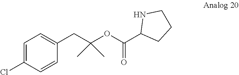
C1=C(Cl)C=CC(CC(OC(C2CCCN2)=O)(C)C)=C1
